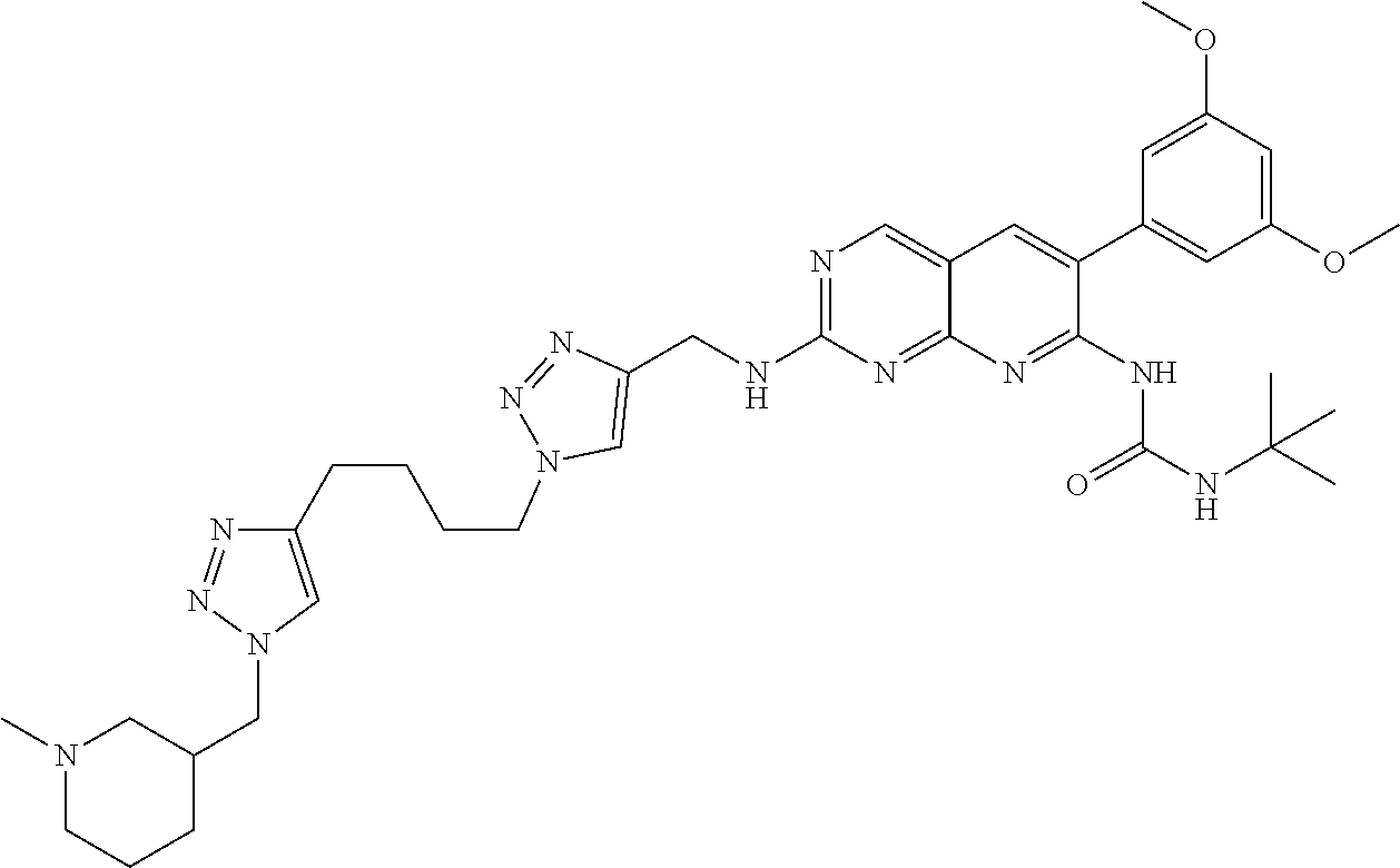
N1=C(NCC2=CN(CCCCC3=CN(CC4CN(C)CCC4)N=N3)N=N2)N=C2C(=C1)C=C(C1=CC(OC)=CC(OC)=C1)C(NC(=O)NC(C)(C)C)=N2
